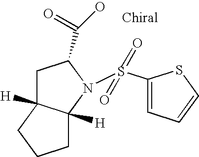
C1C2([H])C([H])(N(S(=O)(=O)C3=CC=CS3)C1C(=O)O)CCC2
